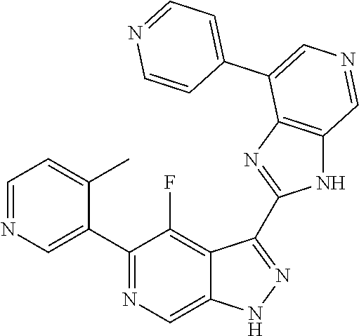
C1(C2=CN=CC=C2C)=NC=C2C(=C1F)C(C1=NC3=C(N1)C=NC=C3C1=CC=NC=C1)=NN2
